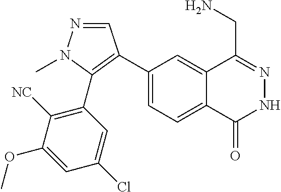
C1(C2=C(C3=C([NC])C(OC)=CC(Cl)=C3)N(C)N=C2)=CC=C2C(=C1)C(CN)=NNC2=O
